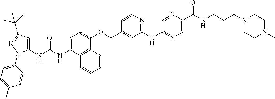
N(C(NC1=CC(C(C)(C)C)=NN1C1=CC=C(C)C=C1)=O)C1=CC=C(OCC2=CC(NC3=NC=C(C(NCCCN4CCN(C)CC4)=O)N=C3)=NC=C2)C2=C1C=CC=C2
